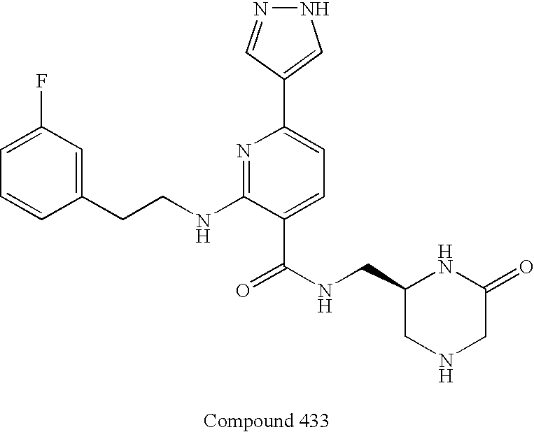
C1=CC(CCNC2=NC(C3=CNN=C3)=CC=C2C(NCC2CNCC(=O)N2)=O)=CC(F)=C1
